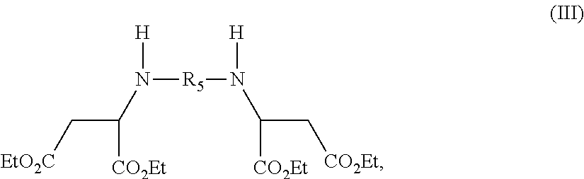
[H]N([R5]N([H])C(C[CO2Et])[CO2Et])C(C[EtO2C])[CO2Et]
